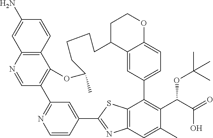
C12=CC3=CC=C1OCCC2CCCCC(C)OC1=C(C2=NC=CC(=C2)C2=NC4=C(C3=C(C(C(O)=O)OC(C)(C)C)C(C)=C4)S2)C=NC2=C1C=CC(N)=C2
